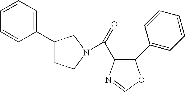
O=C(C1=C(C2=CC=CC=C2)OC=N1)N1CCC(C2=CC=CC=C2)C1
